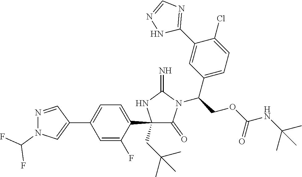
C1(C2=CC=C(C3=CN(C(F)F)N=C3)C=C2F)(CC(C)(C)C)C(=O)N(C(COC(NC(C)(C)C)=O)C2=CC=C(Cl)C(C3=NC=NN3)=C2)C(=N)N1
